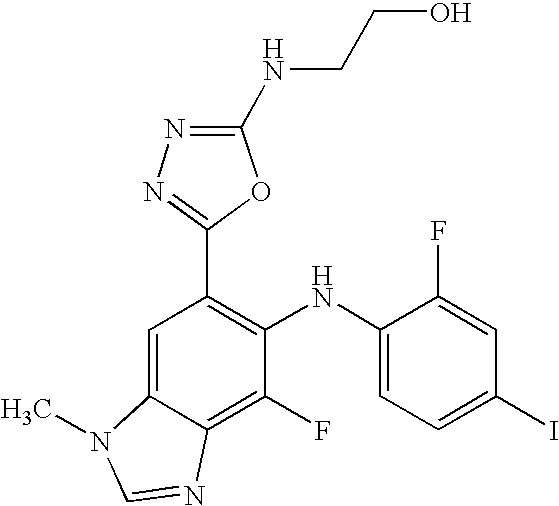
C1(C2=C(NC3=CC=C(I)C=C3F)C(F)=C3C(=C2)N(C)C=N3)=NN=C(NCCO)O1
